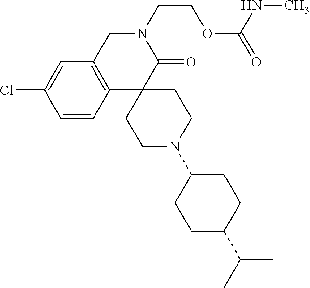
C1C2=C(C3(C(=O)N1CCOC(=O)NC)CCN(C1CCC(C(C)C)CC1)CC3)C=CC(Cl)=C2
